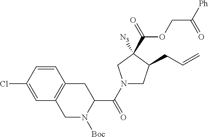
C1(C(N2CC(CC=C)C([N3])(C(=O)OCC([Ph])=O)C2)=O)N([Boc])CC2=C(C1)C=CC(Cl)=C2
